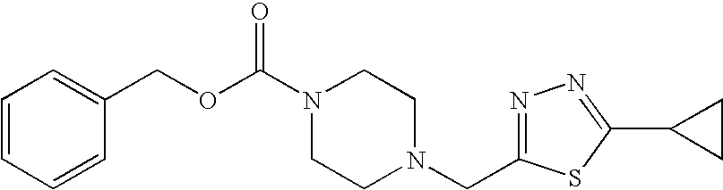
C(OC(N1CCN(CC2=NN=C(C3CC3)S2)CC1)=O)C1=CC=CC=C1
